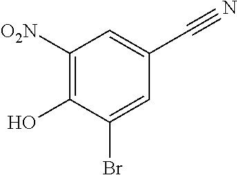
C1([O2N])=C(O)C(Br)=CC(C#N)=C1
